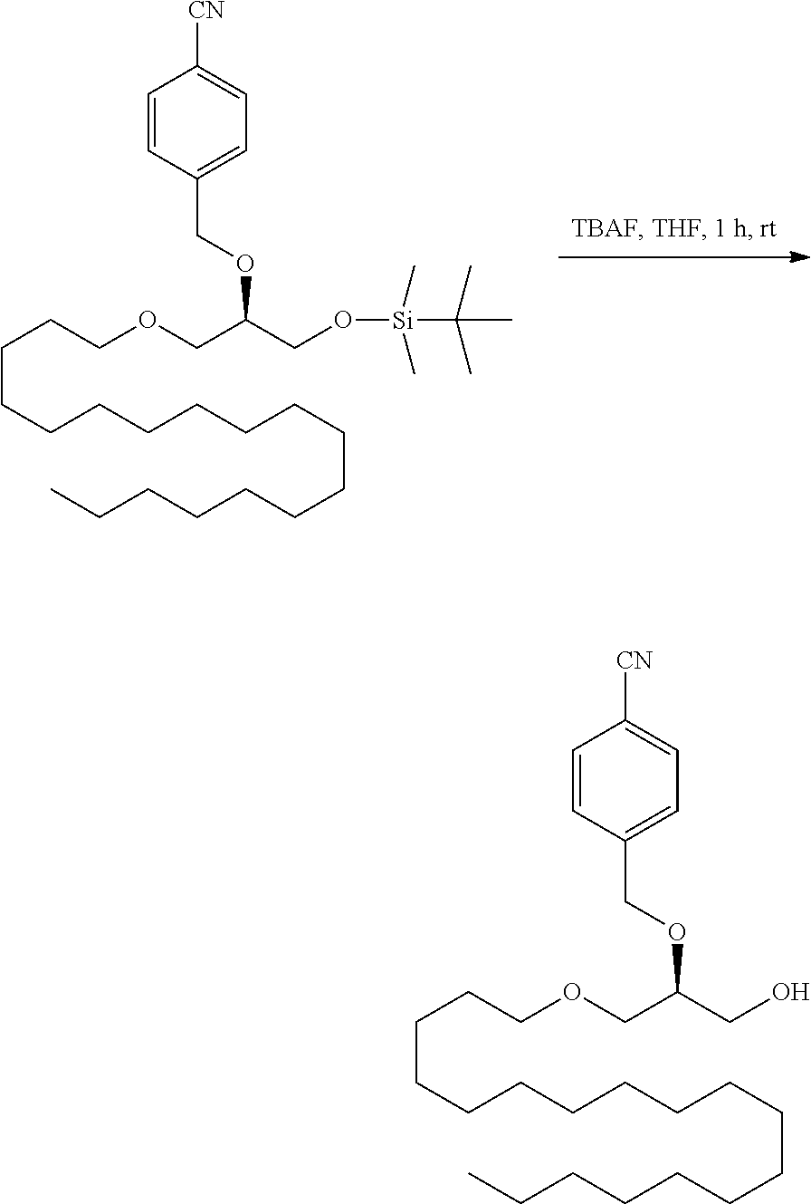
C(CCCCCCCCCCCCC)CCCCOCC(CO[Si](C)(C)C(C)(C)C)OCC1=CC=C([CN])C=C1.C(CCCCCCCCCCCCC)CCCCOCC(CO)OCC1=CC=C([CN])C=C1
